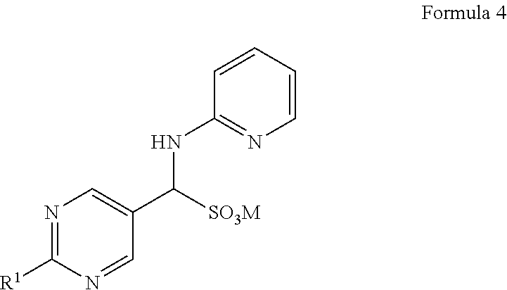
N(C1=NC=CC=C1)C([SO3M])C1=CN=C([R1])N=C1
